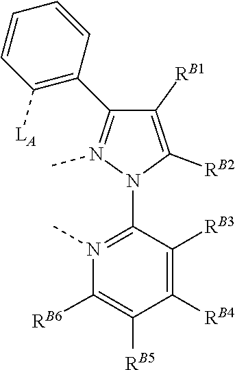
C1(C2=N(C)N(C3=N(C)C([RB6])=C([RB5])C([RB4])=C3[RB3])C([RB2])=C2[RB1])=C([LA])C=CC=C1
